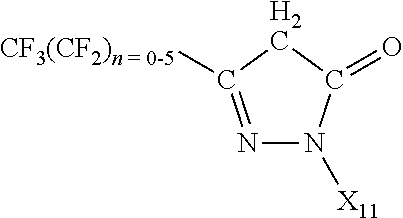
N1=C([CF3(CF2)n = 0-5])CC(=O)N1[X11]
